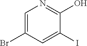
C1=C(Br)C=C(I)C(O)=N1
